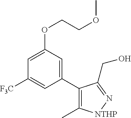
C1=C(OCCOC)C=C(C2=C(C)[NTHP]N=C2CO)C=C1[F3C]
